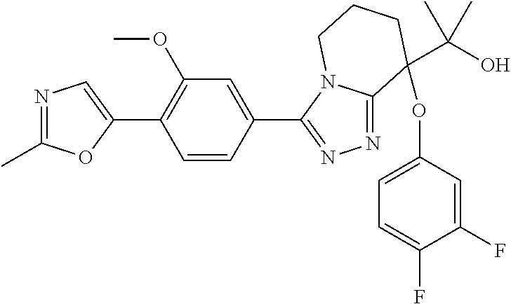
N1=C(C)OC(C2=C(OC)C=C(C3=NN=C4N3CCCC4(OC3=CC=C(F)C(F)=C3)C(C)(O)C)C=C2)=C1
